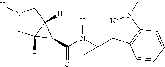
N1([H])CC2([H])C([H])(C1)C2C(N([H])C(C)(C)C1=NN(C)C2=C1C=CC=C2)=O
